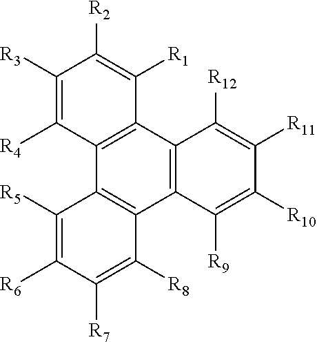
C1([R3])=C([R4])C2=C(C([R1])=C1[R2])C1=C(C3=C2C([R5])=C([R6])C([R7])=C3[R8])C([R9])=C([R10])C([R11])=C1[R12]
